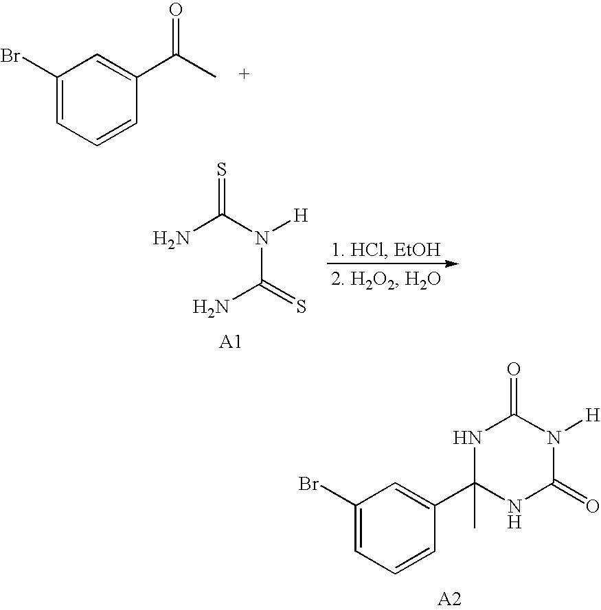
N1C(=O)N([H])C(=O)NC1(C)C1=CC(Br)=CC=C1.C1(Br)=CC=CC(C(C)=O)=C1.NC(N([H])C(=S)N)=S
